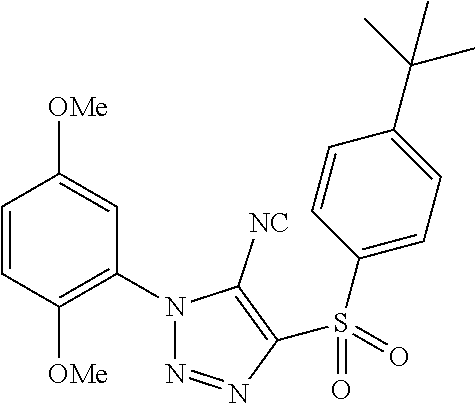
C1=CC([OMe])=C(N2N=NC(S(C3=CC=C(C(C)(C)C)C=C3)(=O)=O)=C2[NC])C=C1[OMe]
